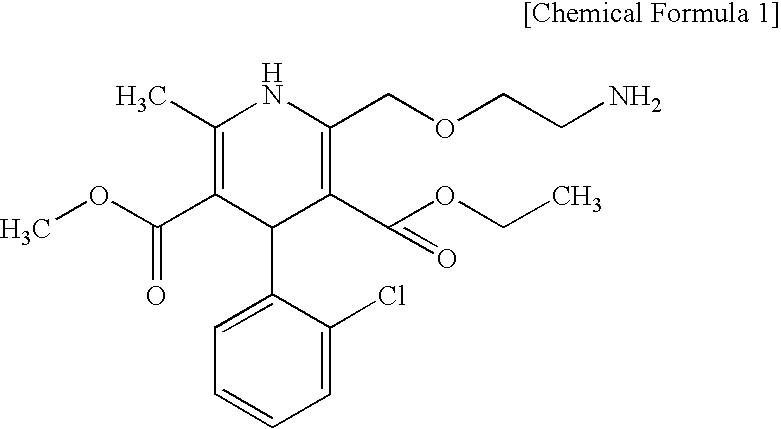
C1=C(Cl)C(C2C(C(OCC)=O)=C(COCCN)NC(C)=C2C(OC)=O)=CC=C1
